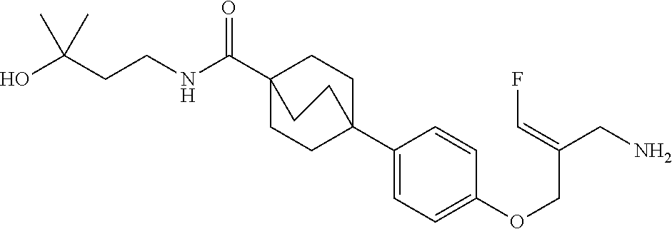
C1(C23CCC(C(NCCC(O)(C)C)=O)(CC2)CC3)=CC=C(OCC(CN)=CF)C=C1
